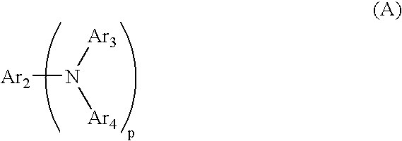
N([Ar2])([Ar3])[Ar4]
